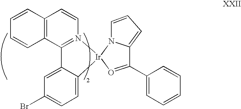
C12=C(C3=N(C=C1)[Ir]1(C4=CC=C(Br)C=C34)N3C(=CC=C3)C(C3=CC=CC=C3)=O1)C=CC=C2
